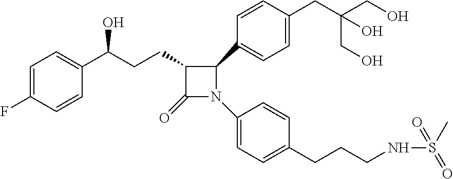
C1=C(F)C=CC(C(CCC2C(=O)N(C3=CC=C(CCCNS(=O)(C)=O)C=C3)C2C2=CC=C(CC(CO)(CO)O)C=C2)O)=C1
